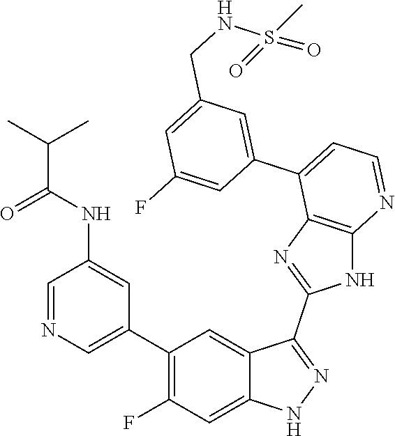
C1=NC=C(C2=C(F)C=C3C(=C2)C(C2=NC4=C(N2)N=CC=C4C2=CC(CNS(=O)(C)=O)=CC(F)=C2)=NN3)C=C1NC(C(C)C)=O
